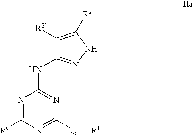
N1=C([Ry])N=C([Q][R1])N=C1NC1=NNC([R2])=C1[R2]
